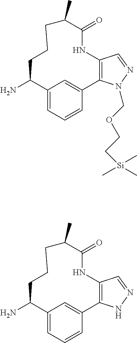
C12=CC=CC(=C1)C1=C(NC(=O)C(C)CCCC2N)C=NN1COCC[Si](C)(C)C.C12=CC=CC(=C1)C1=C(NC(=O)C(C)CCCC2N)C=NN1
